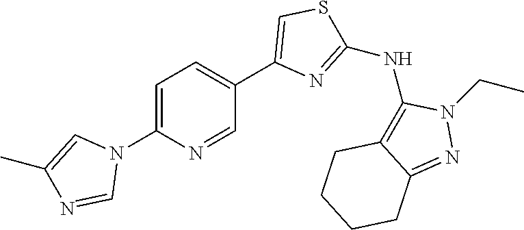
C1(N2C=C(C)N=C2)=CC=C(C2=CSC(NC3=C4C(=NN3CC)CCCC4)=N2)C=N1
